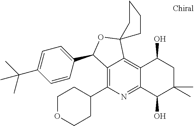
C1C(C2=C3C(=C4C(=N2)C(O)C(C)(C)CC4O)C2(OC3C3=CC=C(C(C)(C)C)C=C3)CCCC2)CCOC1
